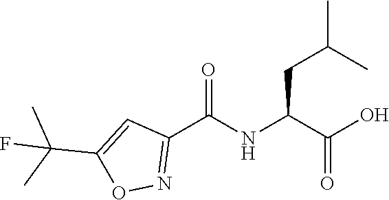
C1(C(=O)NC(C(=O)O)CC(C)C)=NOC(C(C)(F)C)=C1
